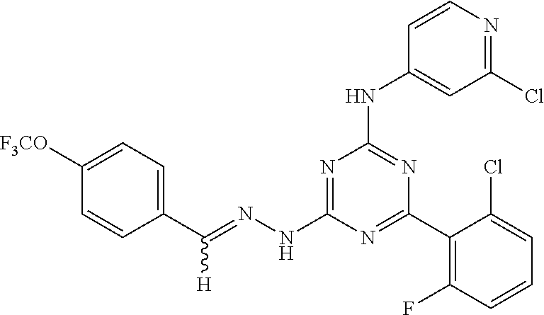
C1(C(=NNC2=NC(NC3=CC(Cl)=NC=C3)=NC(C3=C(F)C=CC=C3Cl)=N2)[H])=CC=C([F3CO])C=C1
